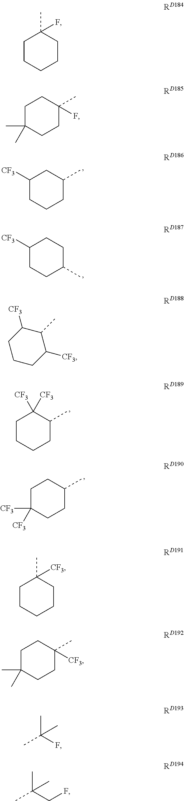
CC1(F)CCCCC1.C1C([CF3])CCCC1C.C1C([CF3])CCC(C)C1.C1([CF3])([CF3])CCCCC1C.C1CC([CF3])([CF3])CCC1C.C1CC(C)(C)CCC1(C)F.C1(C)C([CF3])CCCC1[CF3].C1(C)([CF3])CCCCC1.C1CC(C)(C)CCC1(C)[CF3].CC(F)(C)C.CC(CF)(C)C
